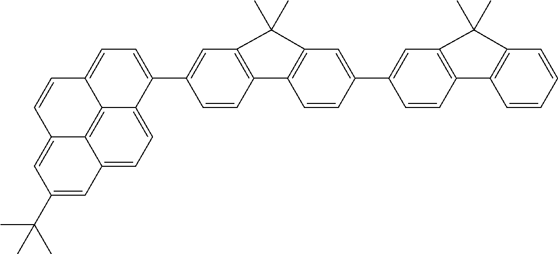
C1=CC2=CC=C(C3=CC4=C(C=C3)C3=C(C=C(C5=CC6=C(C=C5)C5=C(C=CC=C5)C6(C)C)C=C3)C4(C)C)C3=CC=C4C(=C23)C1=CC(C(C)(C)C)=C4
